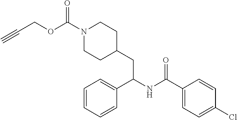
O(C(N1CCC(CC(NC(C2=CC=C(Cl)C=C2)=O)C2=CC=CC=C2)CC1)=O)CC#C
